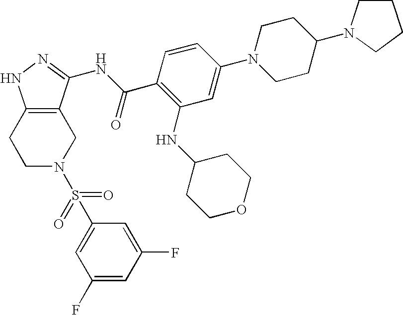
C1C2=C(CCN1S(C1=CC(F)=CC(F)=C1)(=O)=O)NN=C2NC(C1=C(NC2CCOCC2)C=C(N2CCC(N3CCCC3)CC2)C=C1)=O
